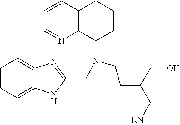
C1=CC2=C(N=C1)C(N(CC=C(CO)CN)CC1=NC3=CC=CC=C3N1)CCC2
